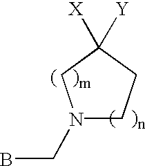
N1(CB)CCC([X])([Y])C1
